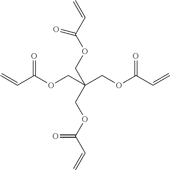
C(C(OCC(COC(C=C)=O)(COC(C=C)=O)COC(C=C)=O)=O)=C
